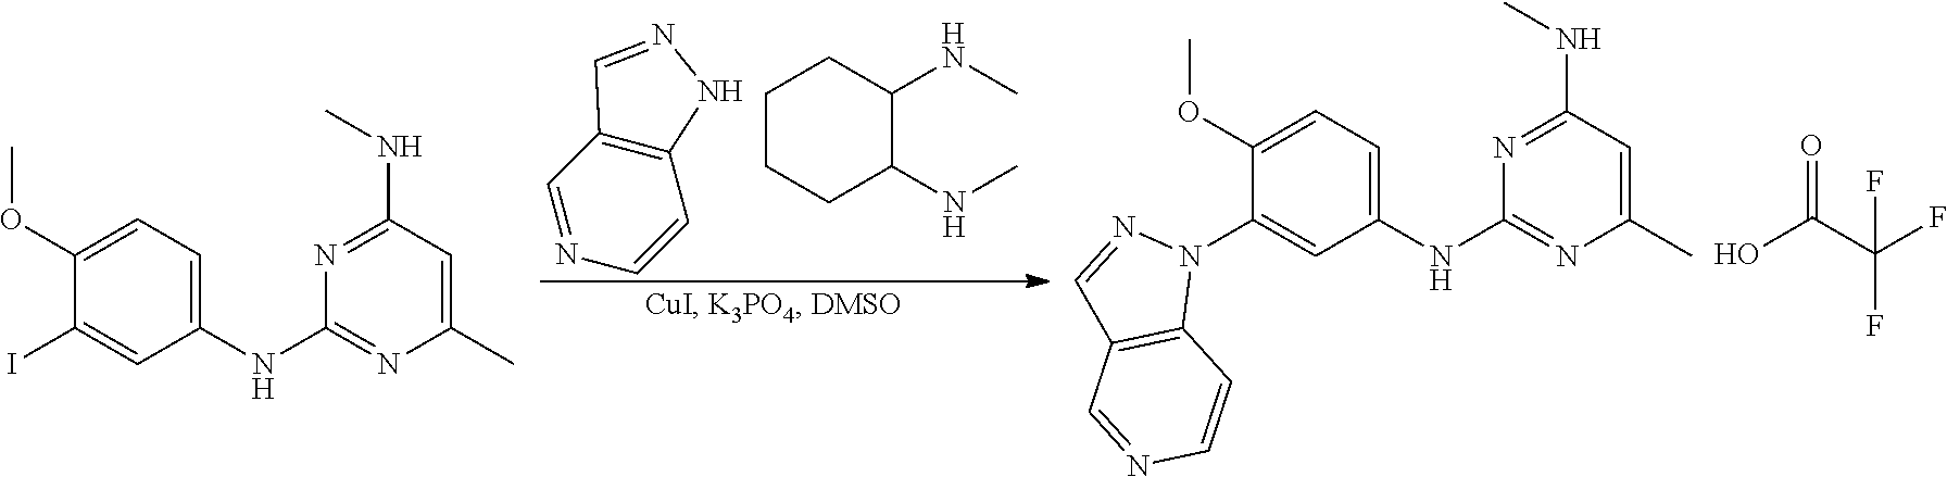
C12=C(C=NC=C1)C=NN2.C1CCC(NC)C(NC)C1.N1=C(NC)C=C(C)N=C1NC1=CC=C(OC)C(N2N=CC3=C2C=CN=C3)=C1.OC(C(F)(F)F)=O.N1=C(NC)C=C(C)N=C1NC1=CC=C(OC)C(I)=C1
